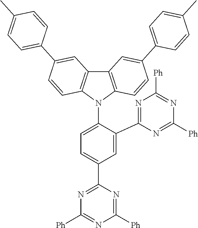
C1=C(C2=NC([Ph])=NC([Ph])=N2)C(N2C3=C(C4=C2C=CC(C2=CC=C(C)C=C2)=C4)C=C(C2=CC=C(C)C=C2)C=C3)=CC=C1C1=NC([Ph])=NC([Ph])=N1
